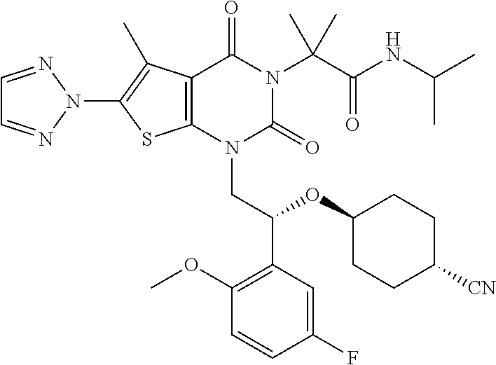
C12=C(N(CC(C3=C(OC)C=CC(F)=C3)OC3CCC([CN])CC3)C(=O)N(C(C(NC(C)C)=O)(C)C)C1=O)SC(N1N=CC=N1)=C2C
